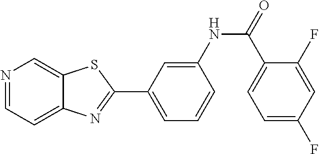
N1=CC=C2C(=C1)SC(C1=CC=CC(NC(=O)C3=CC=C(F)C=C3F)=C1)=N2
